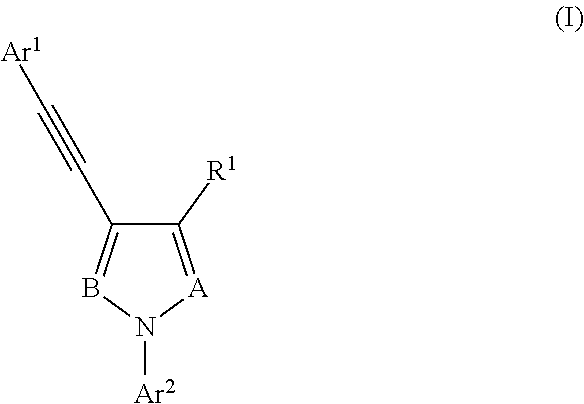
C1([R1])=[A]N([Ar2])B=C1C#C[Ar1]
